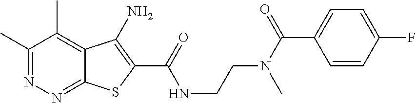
C1(C)=NN=C2C(=C1C)C(N)=C(C(=O)NCCN(C(C1=CC=C(F)C=C1)=O)C)S2
